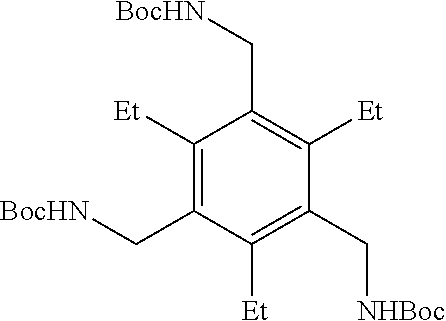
C1([Et])=C(C[BocHN])C([Et])=C(C[NHBoc])C([Et])=C1C[BocHN]
